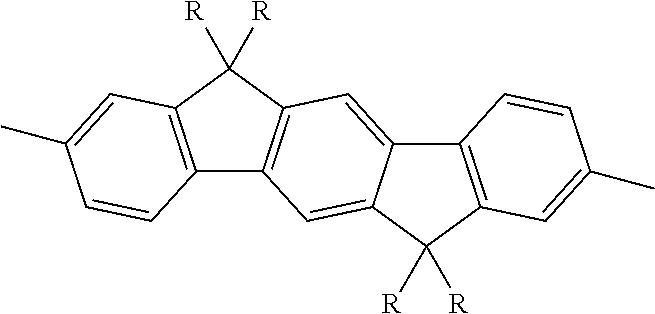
C12=C(C([R])([R])C3=C1C=C1C(=C3)C3=C(C1([R])[R])C=C(C)C=C3)C=C(C)C=C2
